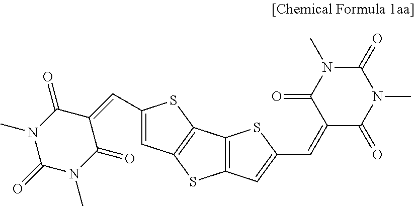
C1=C(C=C2C(=O)N(C)C(=O)N(C)C2=O)SC2=C1SC1=C2SC(C=C2C(=O)N(C)C(=O)N(C)C2=O)=C1
